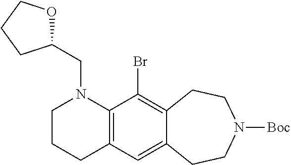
C1CCC2=C(N1CC1OCCC1)C(Br)=C1C(=C2)CCN([Boc])CC1
